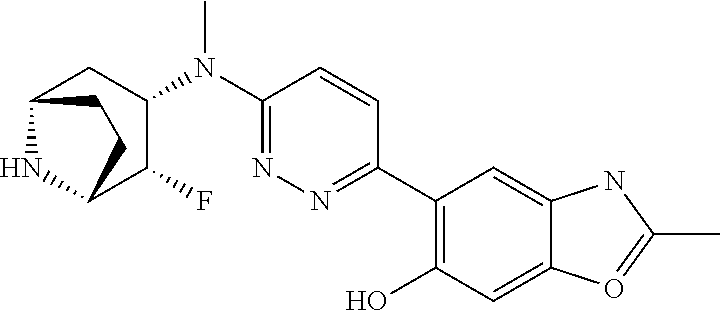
C1(N(C2=NN=C(C3=C(O)C=C4C(=C3)NC(C)=O4)C=C2)C)CC2NC(C1F)CC2
